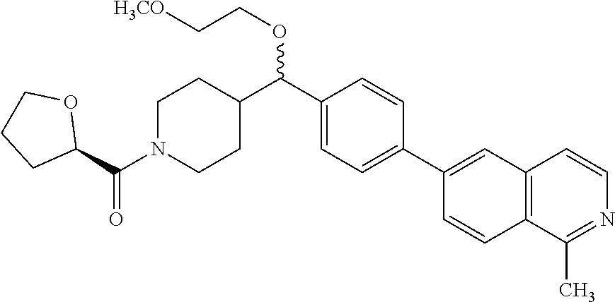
C1=C(C2=CC3=C(C=C2)C(C)=NC=C3)C=CC(C(C2CCN(C(=O)C3CCCO3)CC2)OCC[H3CO])=C1
